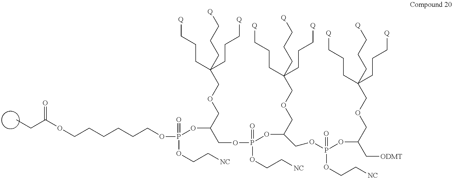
O(CCCCCCOP(=O)(OC(COCC(CCC[Q])(CCC[Q])CCC[Q])COP(=O)(OC(COP(=O)(OC(C[ODMT])COCC(CCC[Q])(CCC[Q])CCC[Q])OCC[NC])COCC(CCC[Q])(CCC[Q])CCC[Q])OCC[NC])OCC[NC])C(CC)=O
